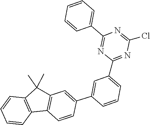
C1=CC=C(C2=NC(C3=CC=CC(C4=CC5=C(C=C4)C4=C(C5(C)C)C=CC=C4)=C3)=NC(Cl)=N2)C=C1
